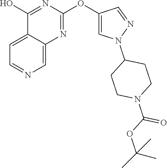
C1(OC2=NC3=CN=CC=C3C(O)=N2)=CN(C2CCN(C(OC(C)(C)C)=O)CC2)N=C1
